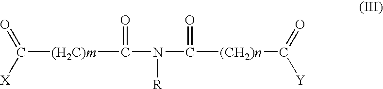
C([(H2C)m]C(N([R])C(=O)[(CH2)n]C([Y])=O)=O)([X])=O
